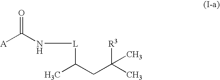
N([L]C(C)CC([R3])(C)C)C([A])=O
